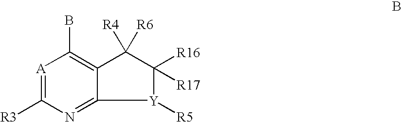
[A]1=C([R3])N=C2C(=C1B)C([R6])([R4])C([R17])([R16])[Y]2[R5]
